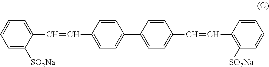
C1=C([SO2Na])C(C=CC2=CC=C(C3=CC=C(C=CC4=C([SO2Na])C=CC=C4)C=C3)C=C2)=CC=C1
